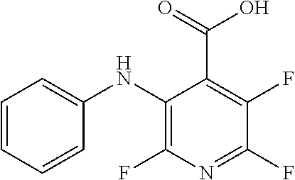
C1=CC=CC(NC2=C(F)N=C(F)C(F)=C2C(=O)O)=C1
